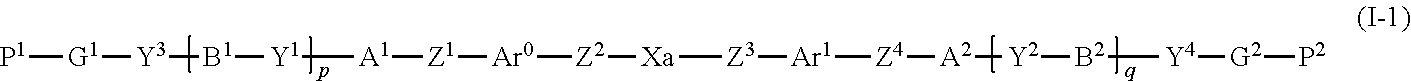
[P1][G1][Y3][B1][Y1][A1][Z1][Ar0][Z2][Xa][Z3][Ar1][Z4][A2][Y2][B2][Y4][G2][P2]
